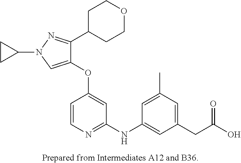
C1(OC2=CC(NC3=CC(CC(O)=O)=CC(C)=C3)=NC=C2)=CN(C2CC2)N=C1C1CCOCC1
